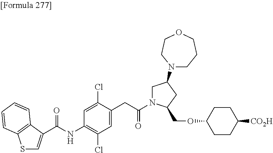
C(NC1=C(Cl)C=C(CC(N2CC(N3CCCOCC3)CC2COC2CCC([CO2H])CC2)=O)C(Cl)=C1)(=O)C1=CSC2=C1C=CC=C2
